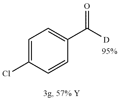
C1=C(Cl)C=CC(C([D])=O)=C1
